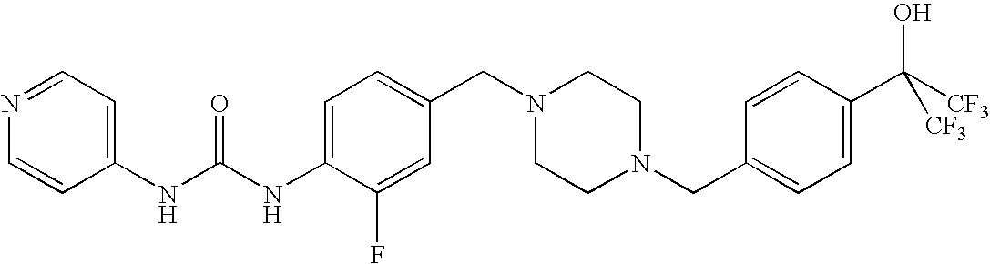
N1=CC=C(NC(NC2=CC=C(CN3CCN(CC4=CC=C(C([CF3])(O)[CF3])C=C4)CC3)C=C2F)=O)C=C1
